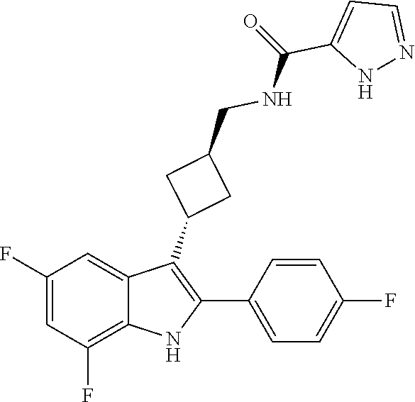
O=C(NCC1CC(C2=C(C3=CC=C(F)C=C3)NC3=C(F)C=C(F)C=C23)C1)C1=CC=NN1
